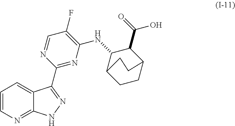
C1=CN=C2C(=C1)C(C1=NC(NC3C4CCC(C3C(=O)O)CC4)=C(F)C=N1)=NN2
